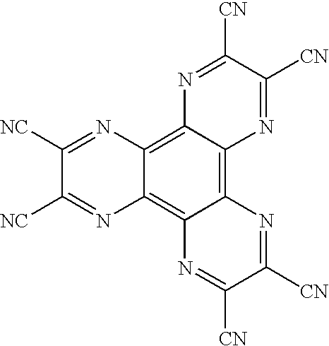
C12=C3C(=C4C(=C1N=C([NC])C([NC])=N2)N=C([CN])C([CN])=N4)N=C([CN])C([CN])=N3
